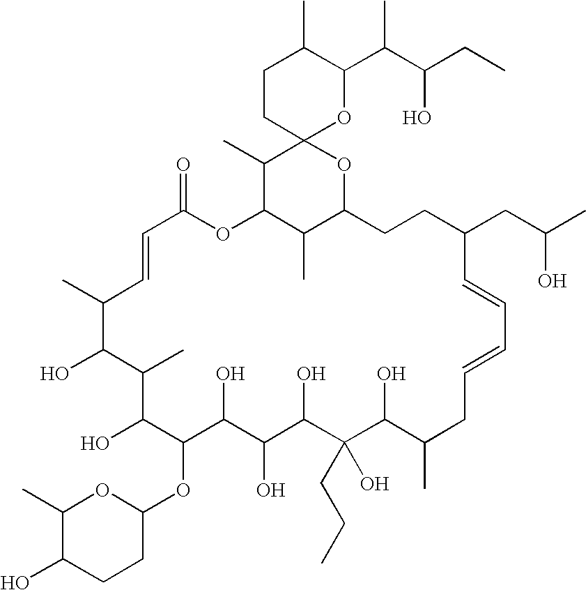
C1(C)C(O)CCC(OC2C(O)C(C)C(O)C(C)C=CC(=O)OC3C(C)C(OC4(C3C)OC(C(C)C(O)CC)C(C)CC4)CCC(CC(O)C)C=CC=CCC(C)C(O)C(CCC)(O)C(O)C(O)C2O)O1
